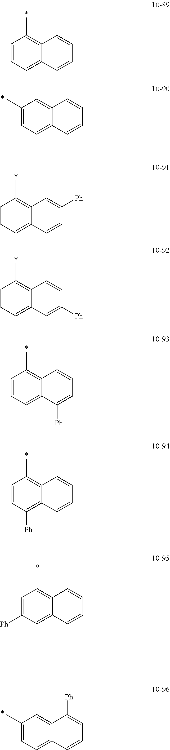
C1=CC=C2C(=C1C)C=CC=C2.C1(C)=CC=C2C(=C1)C=CC=C2.C1=CC=C2C(=C1C)C=C([Ph])C=C2.C1=CC=C2C(=C1C)C=CC([Ph])=C2.C1=CC=C2C(=C1C)C=CC=C2[Ph].C1=CC([Ph])=C2C(=C1C)C=CC=C2.C1=C([Ph])C=C2C(=C1C)C=CC=C2.C1(C)=CC=C2C(=C1)C([Ph])=CC=C2
